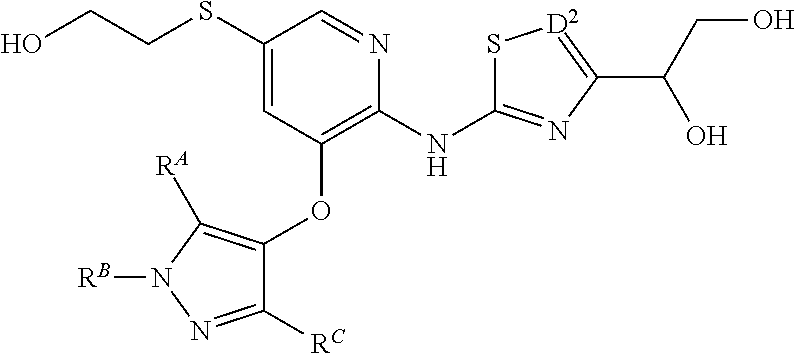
OCCSC1=CC(OC2=C([RA])N([RB])N=C2[RC])=C(NC2=NC(C(CO)O)=[D2]S2)N=C1
